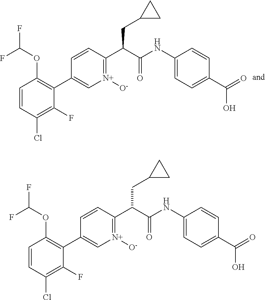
C1=CC(Cl)=C(F)C(C2=C[N+]([O-])=C(C(C(NC3=CC=C(C(=O)O)C=C3)=O)CC3CC3)C=C2)=C1OC(F)F.C1=CC(Cl)=C(F)C(C2=C[N+]([O-])=C(C(C(NC3=CC=C(C(=O)O)C=C3)=O)CC3CC3)C=C2)=C1OC(F)F
